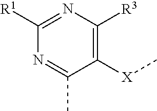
C1([X]C)=C([R3])N=C([R1])N=C1C
